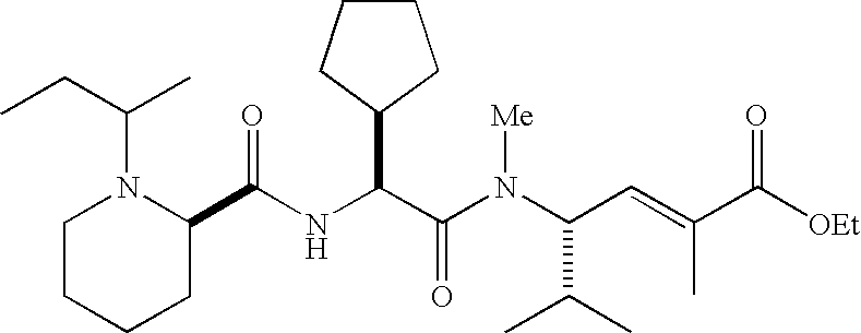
N(C(C(N(C(C(C)C)C=C(C)C([OEt])=O)[Me])=O)C1CCCC1)C(C1N(C(C)CC)CCCC1)=O
